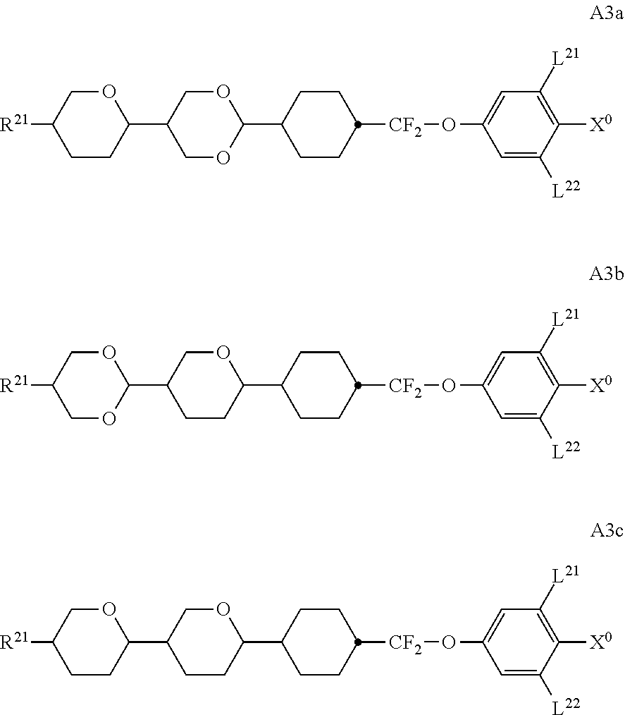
O1CC([R21])CCC1C1COC(C2CCC([CF2]OC3=CC([L21])=C([X0])C([L22])=C3)CC2)OC1.O1CC([R21])COC1C1CCC(C2CCC([CF2]OC3=CC([L21])=C([X0])C([L22])=C3)CC2)OC1.O1CC([R21])CCC1C1CCC(C2CCC([CF2]OC3=CC([L21])=C([X0])C([L22])=C3)CC2)OC1
